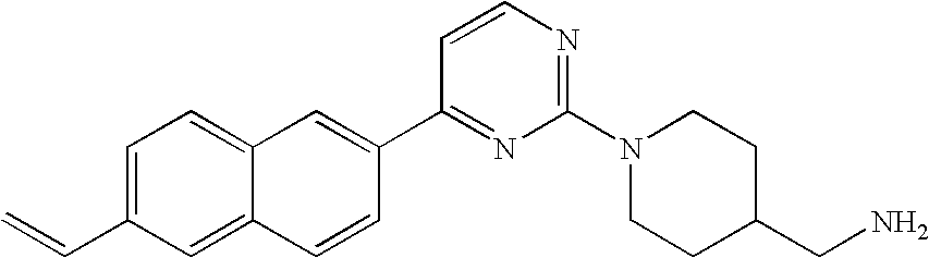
C1=C(C=C)C=C2C(=C1)C=C(C1=NC(N3CCC(CN)CC3)=NC=C1)C=C2
